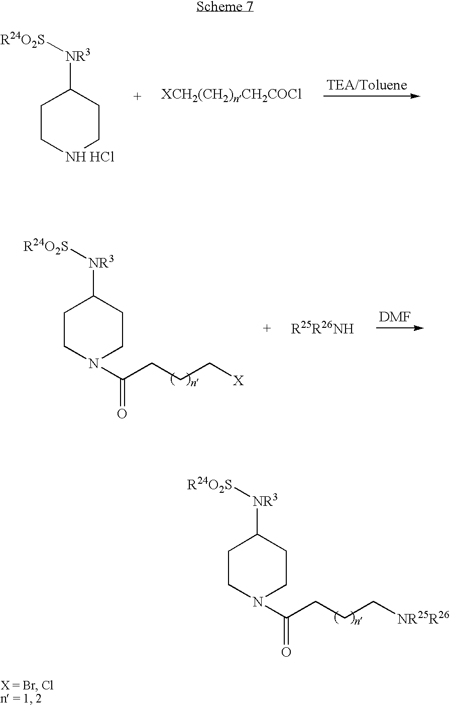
C1CN(C(CCC[NR25R26])=O)CCC1[NR3][R24O2S].C1C[NH HCl]CCC1[NR3][R24O2S].C1CN(C(CCC[X])=O)CCC1[NR3][R24O2S]
